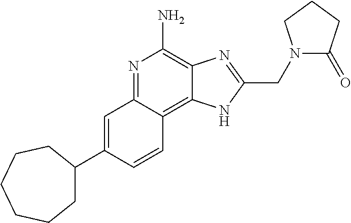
C1=C(C2CCCCCC2)C=CC2=C3C(=C(N)N=C12)N=C(CN1C(=O)CCC1)N3
